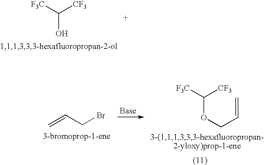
[F3C]C([CF3])O.C=CCBr.C(OCC=C)([CF3])[F3C]
